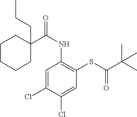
C1=C(Cl)C(Cl)=CC(SC(C(C)(C)C)=O)=C1NC(=O)C1(CCC)CCCCC1
